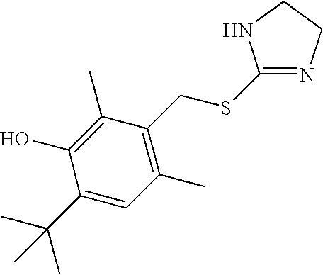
C1(C(C)(C)C)=CC(C)=C(CSC2=NCCN2)C(C)=C1O
